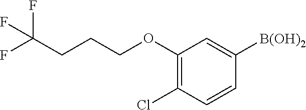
C1(OCCCC(F)(F)F)=C(Cl)C=CC([B(OH)2])=C1
